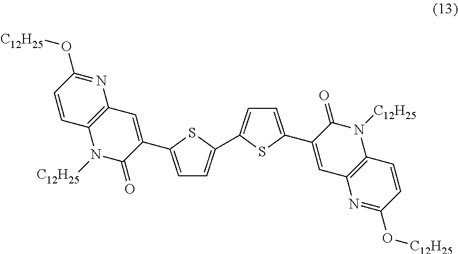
C1=C(C2=CC3=C(N([C12H25])C2=O)C=CC(O[C12H25])=N3)SC(C2=CC=C(C3=CC4=C(N([C12H25])C3=O)C=CC(O[C12H25])=N4)S2)=C1
